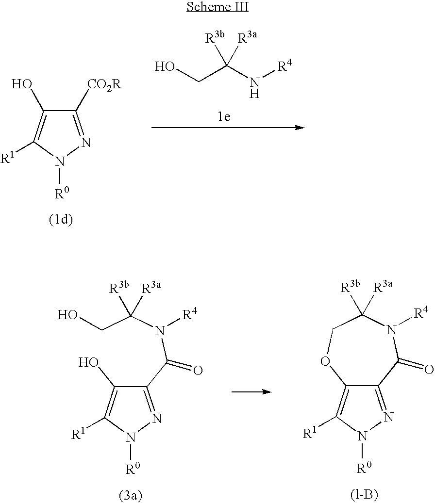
C1([CO2R])=NN([R0])C([R1])=C1O.OCC(N[R4])([R3b])[R3a].C1(C(N(C(CO)([R3b])[R3a])[R4])=O)=NN([R0])C([R1])=C1O.C12=NN([R0])C([R1])=C1OCC([R3b])([R3a])N([R4])C2=O
